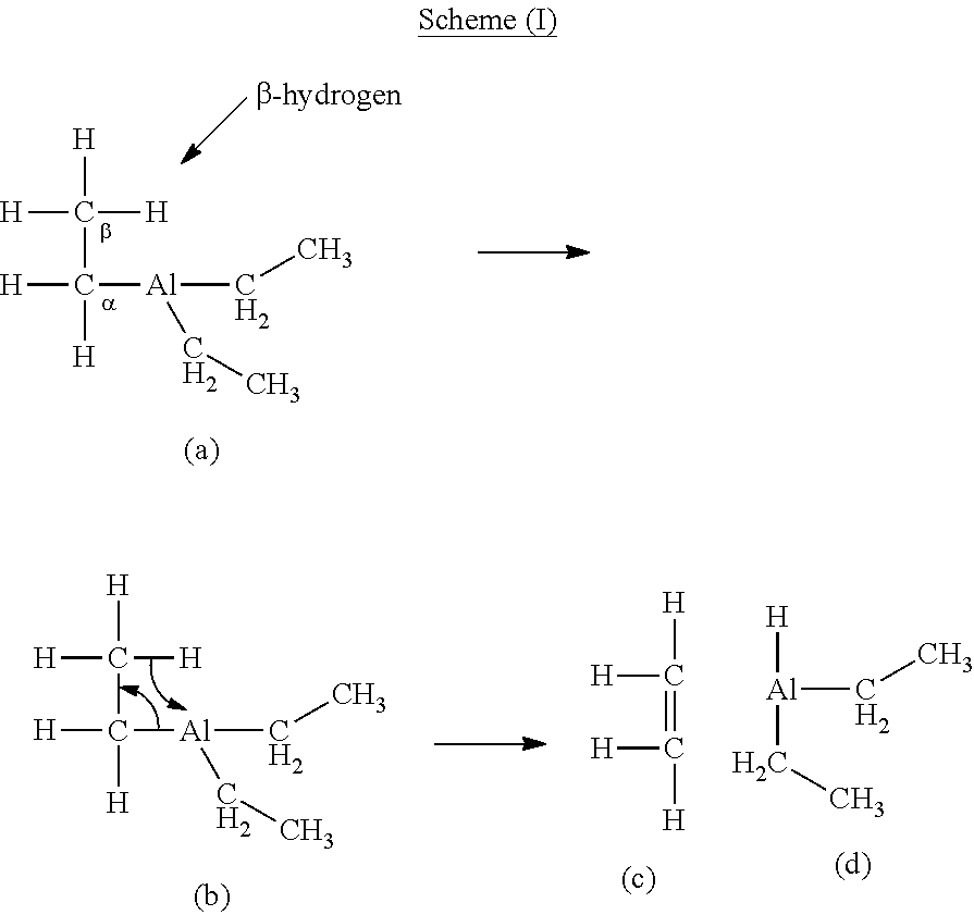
[H]C(C([H])([H])[Al](CC)CC)([H])[H].[H]C(C([H])([H])[Al](CC)CC)([H])[H].[H]C([H])=C([H])[H].[H][Al](CC)CC
